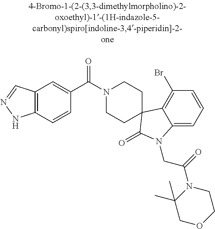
N1(C(C2=CC3=C(C=C2)NN=C3)=O)CCC2(CC1)C1=C(Br)C=CC=C1N(CC(=O)N1C(C)(C)COCC1)C2=O
